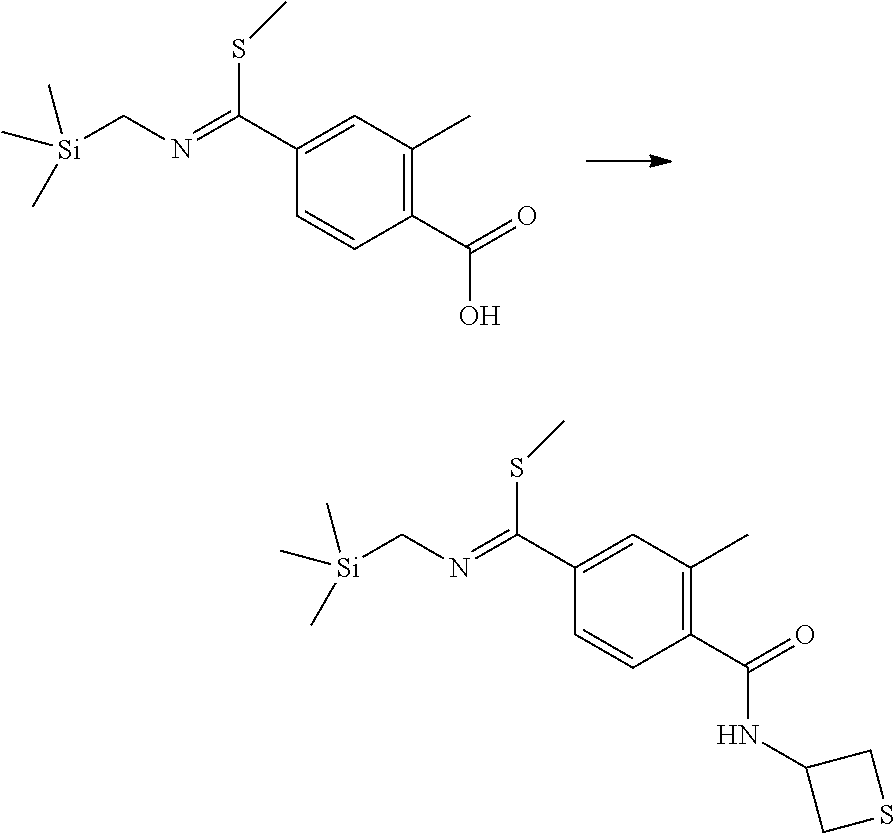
S(C(C1=CC(C)=C(C(=O)O)C=C1)=NC[Si](C)(C)C)C.S(C(C1=CC(C)=C(C(=O)NC2CSC2)C=C1)=NC[Si](C)(C)C)C
